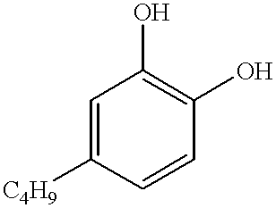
[C4H9]C1=CC(O)=C(O)C=C1
